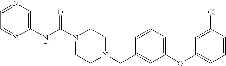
C1=NC(NC(N2CCN(CC3=CC(OC4=CC=CC(Cl)=C4)=CC=C3)CC2)=O)=CN=C1
